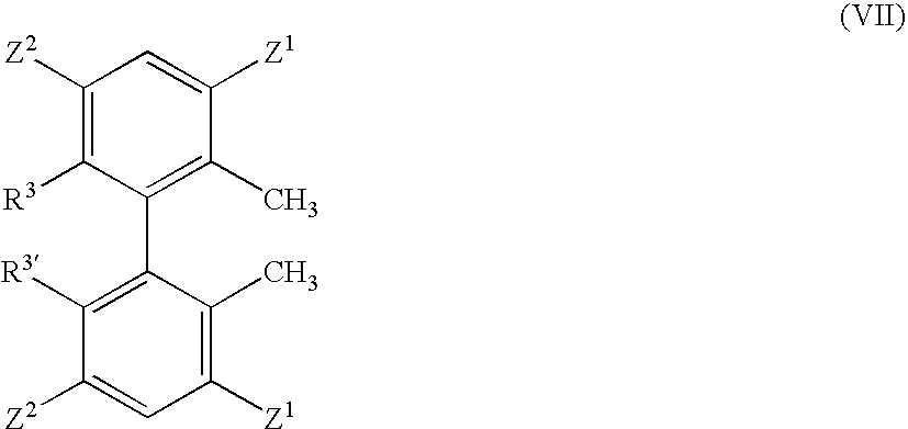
C1([Z2])=C([R3])C(C2=C([R3])C([Z2])=CC([Z1])=C2C)=C(C)C([Z1])=C1
